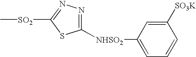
C1([SO2]C)=NN=C([NHSO2]C2=CC=CC([SO3K])=C2)S1
